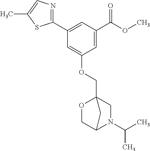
C1(C2=CC(C(=O)OC)=CC(OCC34OCC(N(C(C)C)C3)C4)=C2)=NC=C(C)S1
